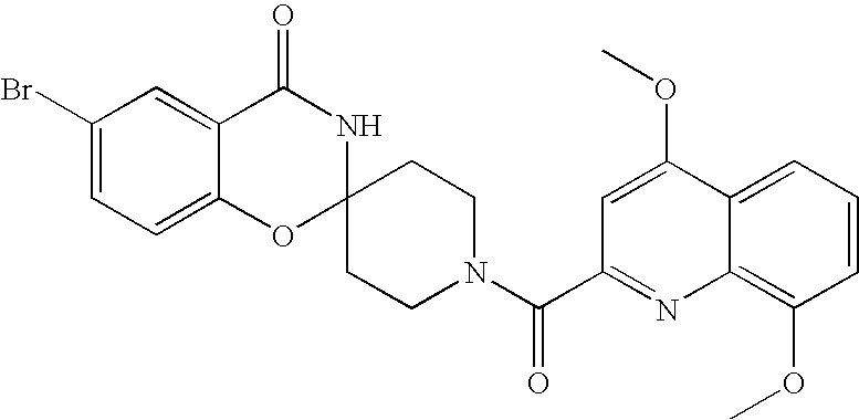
C1(Br)=CC=C2C(=C1)C(=O)NC1(O2)CCN(C(C2=NC3=C(OC)C=CC=C3C(OC)=C2)=O)CC1
